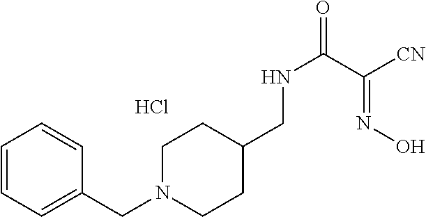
C(=NO)(C(NCC1CCN(CC2=CC=CC=C2)CC1)=O)[CN].Cl
